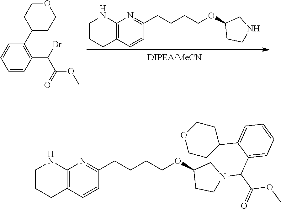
C1CCC2=C(N1)N=C(CCCCOC1CCNC1)C=C2.C1(C2CCOCC2)=C(C(Br)C(OC)=O)C=CC=C1.C1CCC2=C(N1)N=C(CCCCOC1CCN(C(C(=O)OC)C3=CC=CC=C3C3CCOCC3)C1)C=C2
